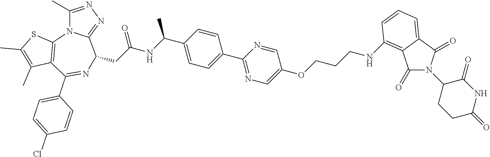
C1(C)=NN=C2N1C1=C(C(C3=CC=C(Cl)C=C3)=NC2CC(=O)NC(C2=CC=C(C3=NC=C(OCCCNC4=C5C(=O)N(C6CCC(=O)NC6=O)C(=O)C5=CC=C4)C=N3)C=C2)C)C(C)=C(C)S1
